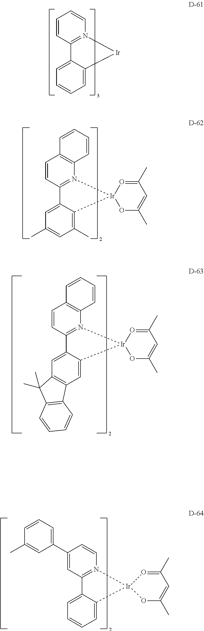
C12=C(N3=C(C=C1)C1=CC(C)=CC(C)=C1[Ir]31OC(C)=CC(C)=O1)C=CC=C2.C1=CN2=C(C=C1C1=CC=CC(C)=C1)C1=CC=CC=C1[Ir]21OC(C)=CC(C)=O1.C1=CN2=C(C=C1)C1=CC=CC=C1[Ir]2.C12=C(N3=C(C=C1)C1=CC4=C(C=C1[Ir]31OC(C)=CC(C)=O1)C1=C(C4(C)C)C=CC=C1)C=CC=C2
